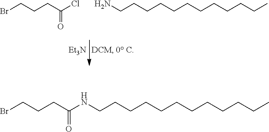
[Et3N].NCCCCCCCCCCCC.BrCCCC(Cl)=O.BrCCCC(NCCCCCCCCCCCC)=O
